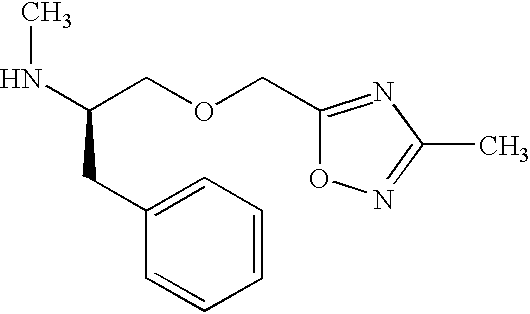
N(C(COCC1=NC(C)=NO1)CC1=CC=CC=C1)C
